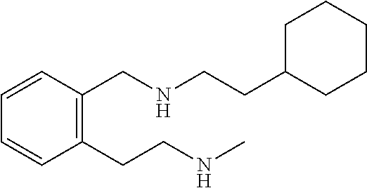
C1=CC=CC(CNCCC2CCCCC2)=C1CCNC
